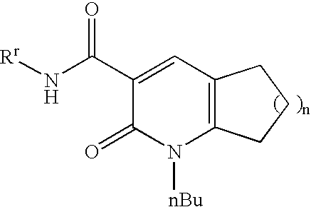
C1(C(N[Rr])=O)=CC2=C(N([nBu])C1=O)CCC2
